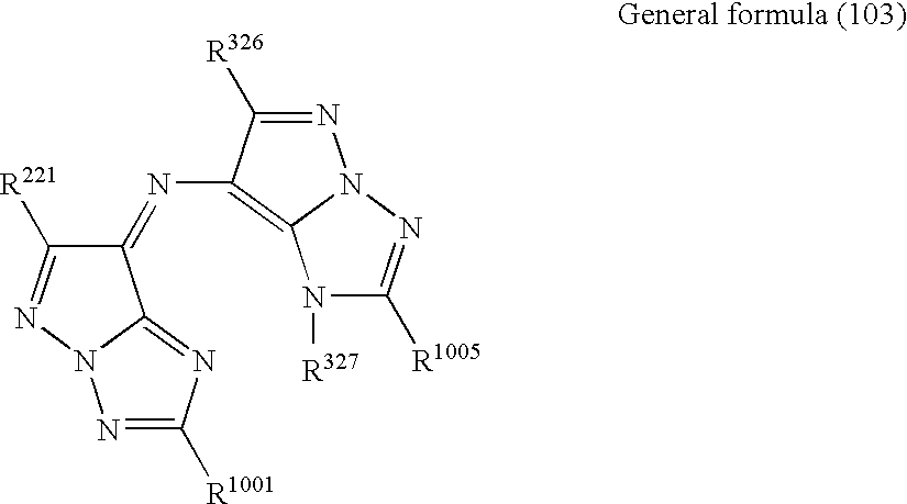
N1=C([R1001])N=C2N1N=C([R221])C2=NC1=C2N(N=C1[R326])N=C([R1005])N2[R327]
